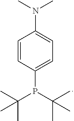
P(C1=CC=C(N(C)C)C=C1)(C(C)(C)C)C(C)(C)C
